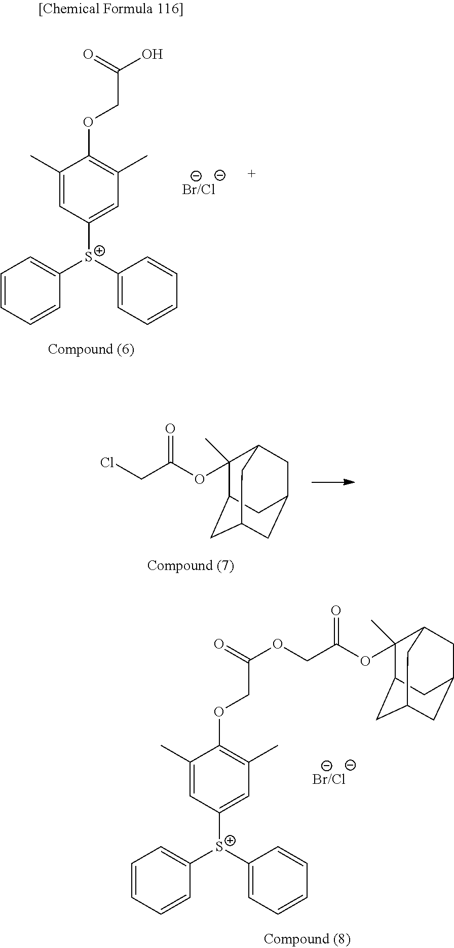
C1(OC(CCl)=O)(C)C2CC3CC(CC1C3)C2.C1=CC=CC([S+](C2=CC=CC=C2)C2=CC(C)=C(OCC(O)=O)C(C)=C2)=C1.C1=CC=CC([S+](C2=CC=CC=C2)C2=CC(C)=C(OCC(=O)OCC(OC3(C)C4CC5CC(CC3C5)C4)=O)C(C)=C2)=C1
